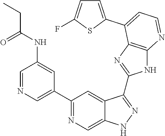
C1=NC=C(C2=NC=C3C(=C2)C(C2=NC4=C(N2)N=CC=C4C2=CC=C(F)S2)=NN3)C=C1NC(CC)=O
